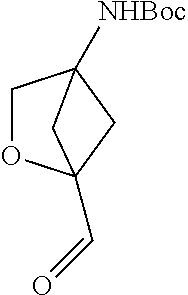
C1OC2(C=O)CC1([NHBoc])C2
